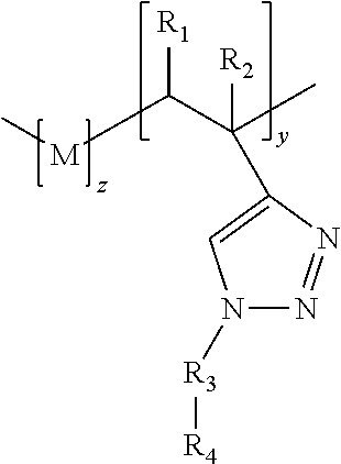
N1([R3][R4])N=NC(C(C)(C([M]C)[R1])[R2])=C1
